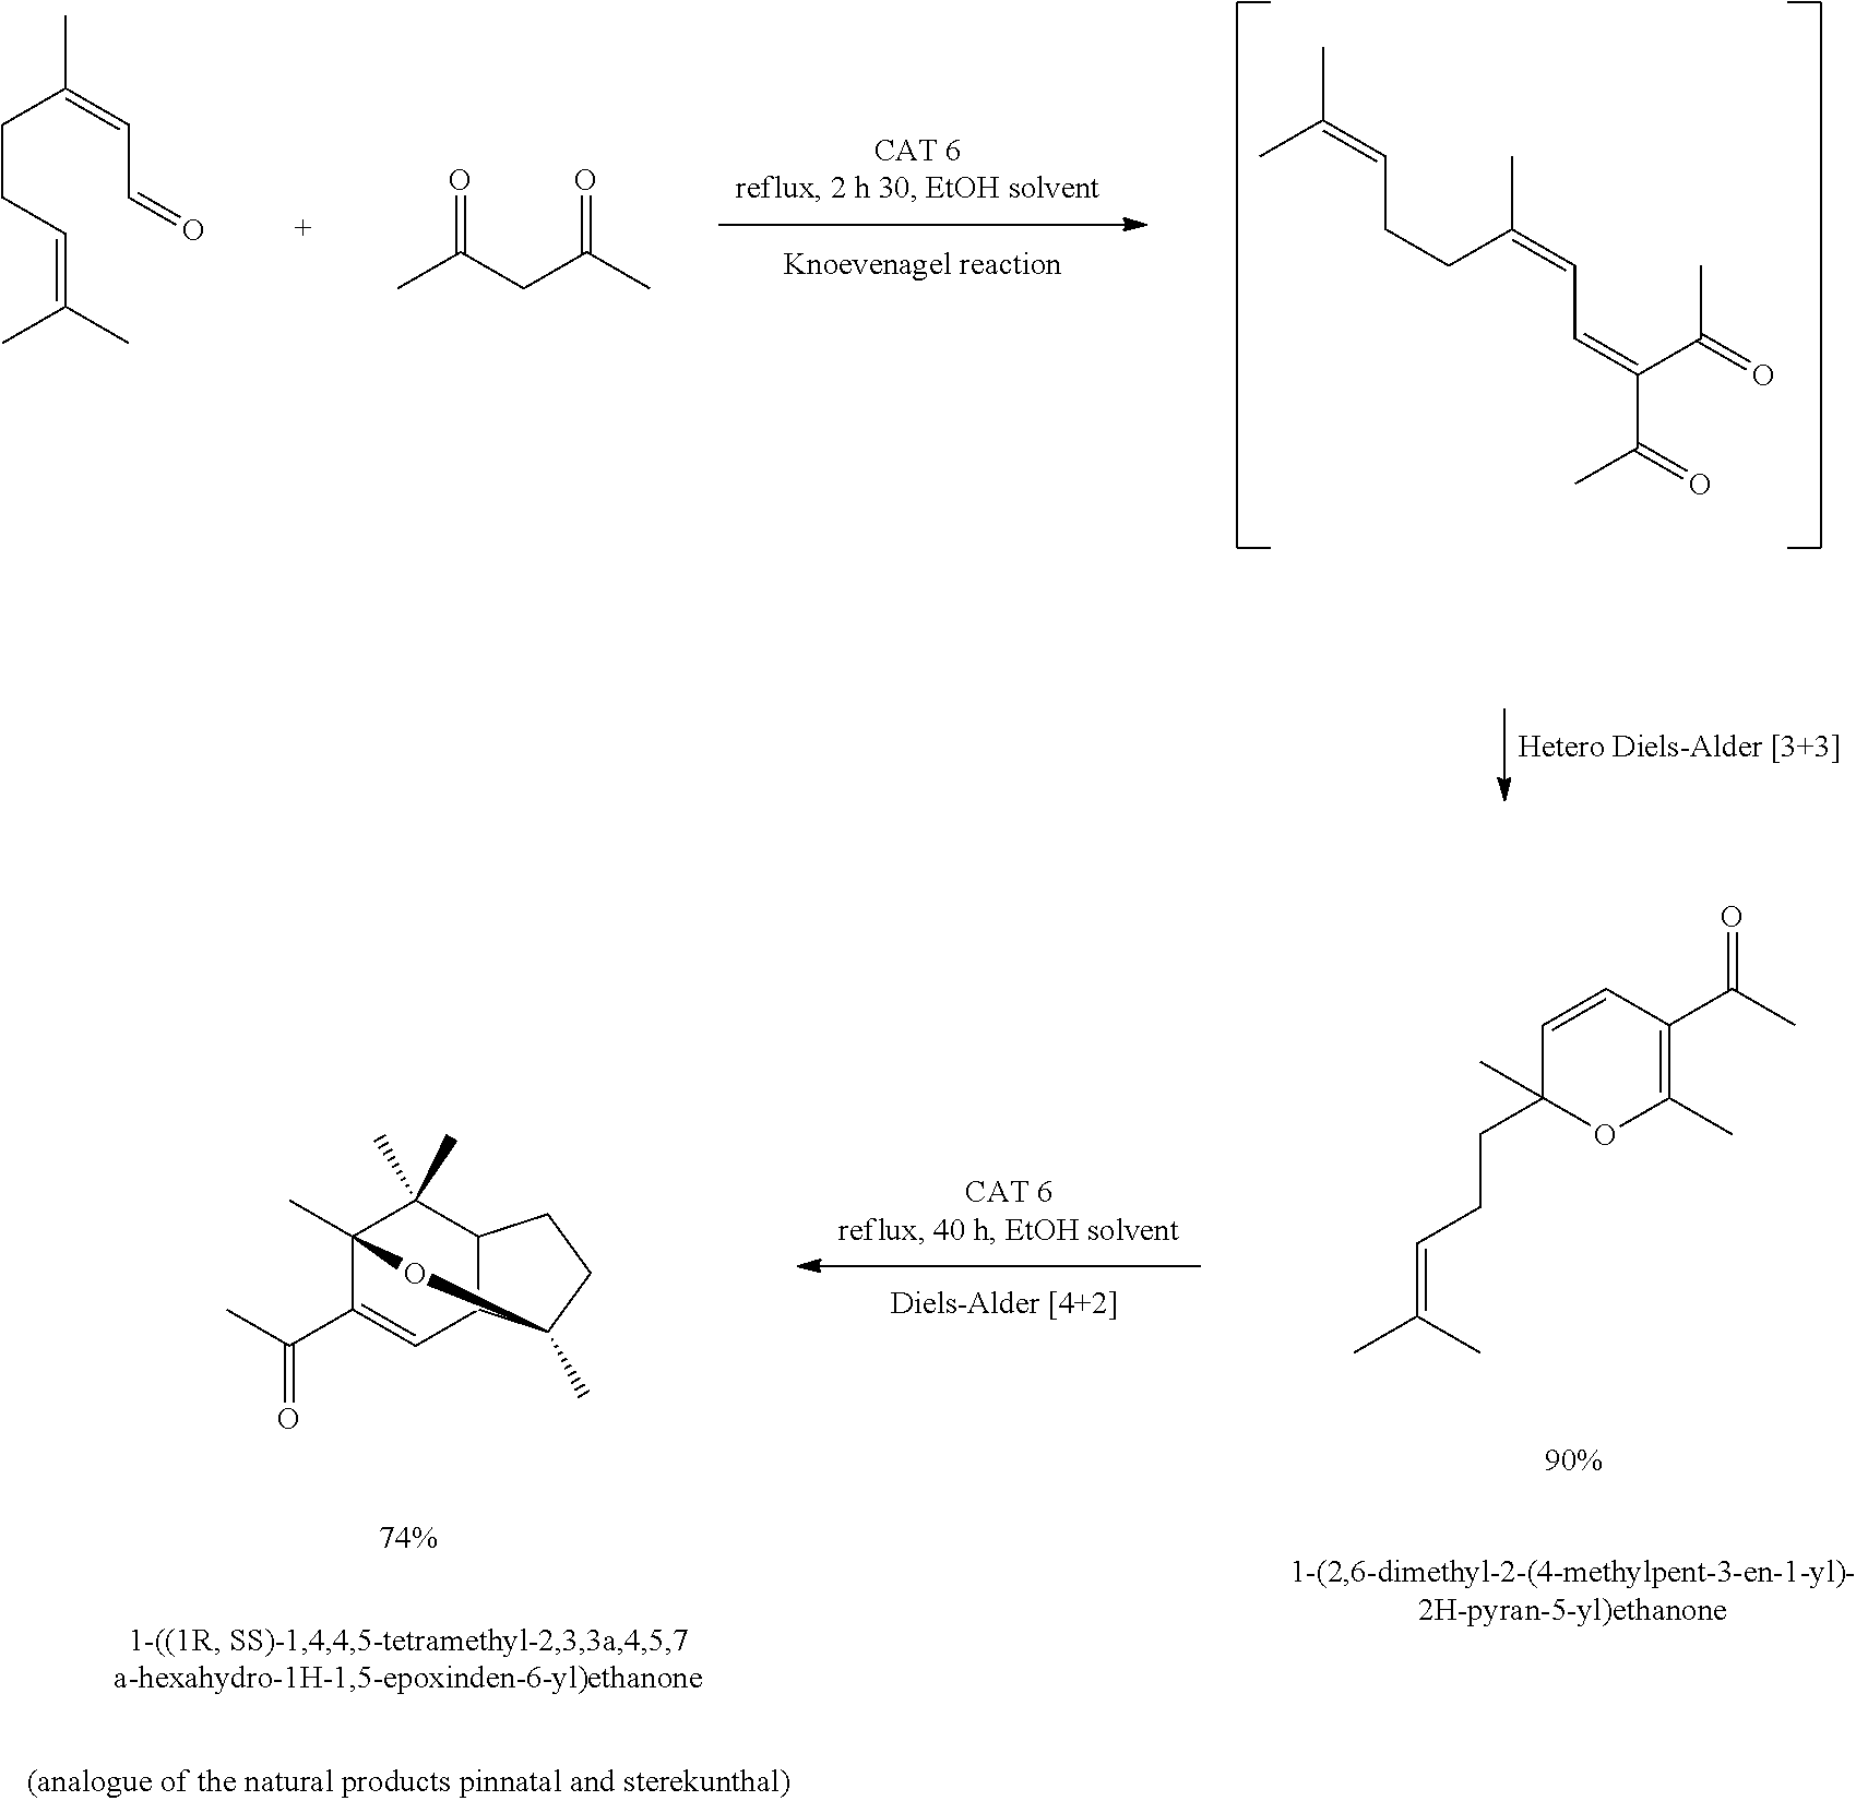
C(CC=C(C)C)C(=CC=O)C.CC(CC(C)=O)=O.CC(=CCCC(=CC=C(C(=O)C)C(=O)C)C)C.C12(C)C(C(C)=O)=CC3C(C1(C)C)CCC3(C)O2.C1=CC(C(C)=O)=C(C)OC1(C)CCC=C(C)C
